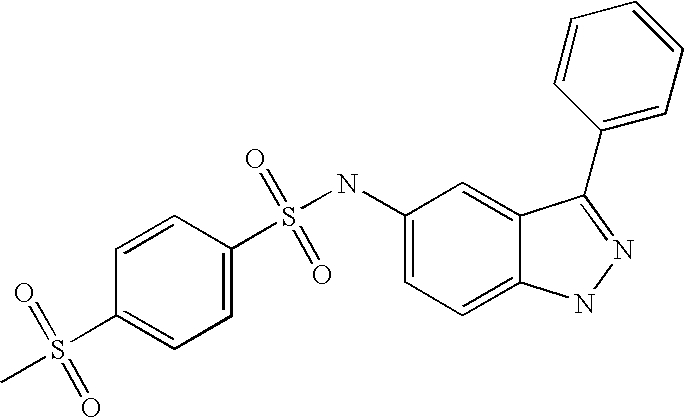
S(=O)(=O)(NC1=CC=C2C(=C1)C(C1=CC=CC=C1)=NN2)C1=CC=C(S(C)(=O)=O)C=C1
